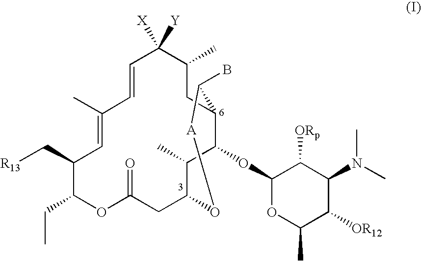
O1C(=O)CC2O[A]C(B)C(CC(C)C([X])([Y])C=CC(C)=CC(C[R13])C1CC)C(OC1OC(C)C([OR12])C(N(C)C)C1[ORp])C2C
